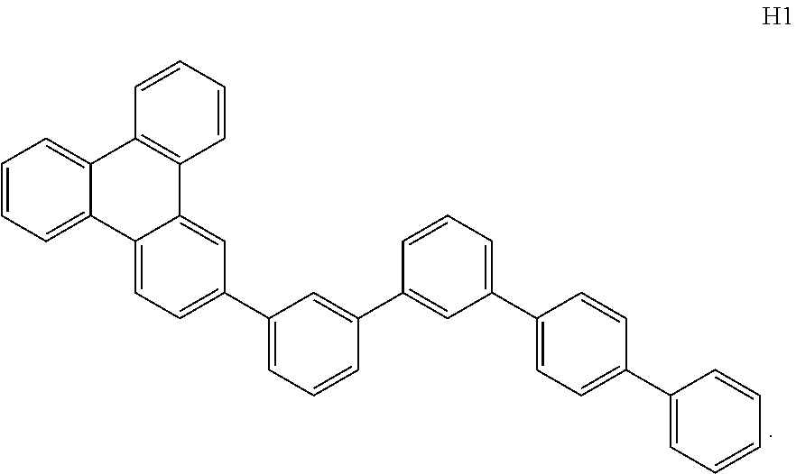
C1=CC=C2C(=C1)C1=C(C3=CC(C4=CC=CC(C5=CC(C6=CC=C(C7=CC=CC=C7)C=C6)=CC=C5)=C4)=CC=C23)C=CC=C1
